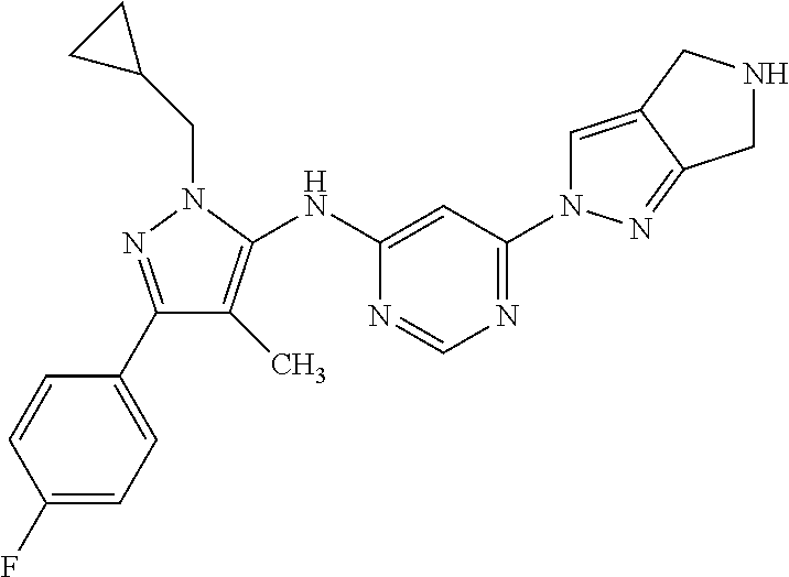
C1(C2=CC=C(F)C=C2)=NN(CC2CC2)C(NC2=CC(N3C=C4C(=N3)CNC4)=NC=N2)=C1C
